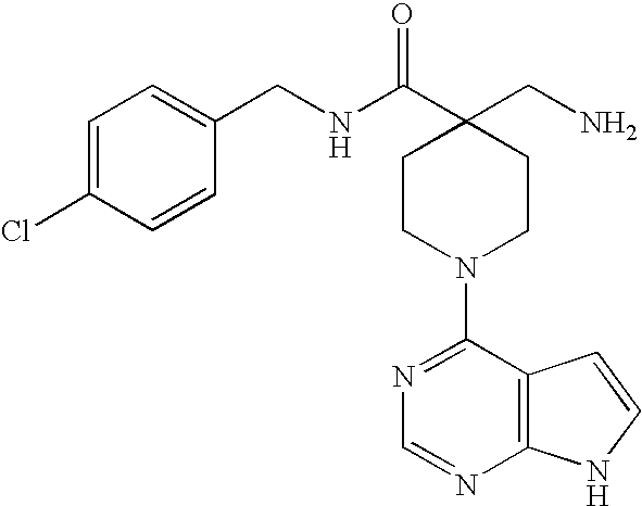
C(NC(C1(CN)CCN(C2=NC=NC3=C2C=CN3)CC1)=O)C1=CC=C(Cl)C=C1
